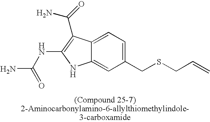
C12=CC=C(CSCC=C)C=C1NC(NC(N)=O)=C2C(=O)N
